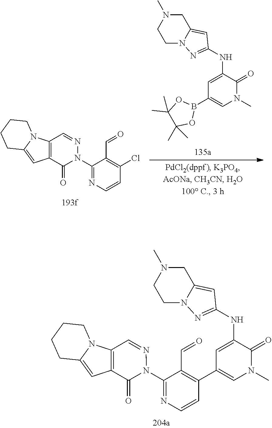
B1(C2=CN(C)C(=O)C(NC3=NN4C(=C3)CN(C)CC4)=C2)OC(C)(C)C(C)(C)O1.C1(N2C(=O)C3=C(C=N2)N2C(=C3)CCCC2)=NC=CC(Cl)=C1C=O.C1(N2C(=O)C3=C(C=N2)N2C(=C3)CCCC2)=NC=CC(C2=CN(C)C(=O)C(NC3=NN4C(=C3)CN(C)CC4)=C2)=C1C=O
